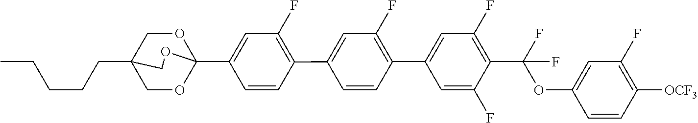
C(CCC12COC(C3=CC(F)=C(C4=CC(F)=C(C5=CC(F)=C(C(OC6=CC(F)=C([OCF3])C=C6)(F)F)C(F)=C5)C=C4)C=C3)(OC1)OC2)CC
